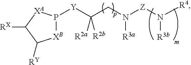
[XB]1P([Y]C(CN([Z]N([R4])[R3b])[R3a])([R2a])[R2b])[XA]C([RX])C1[RY]
